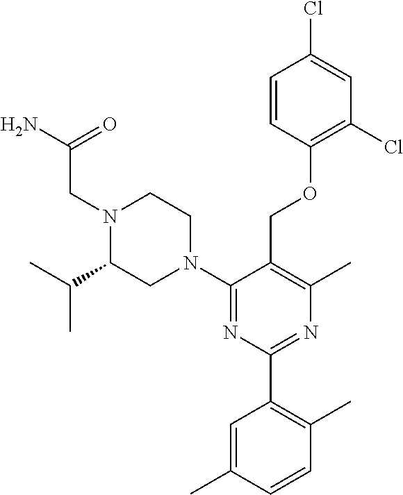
C1=CC(OCC2=C(C)N=C(C3=C(C)C=CC(C)=C3)N=C2N2CCN(CC(N)=O)C(C(C)C)C2)=C(Cl)C=C1Cl
